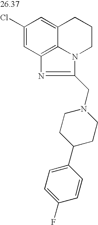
C1(Cl)=CC2=C3C(=C1)CCCN3C(CN1CCC(C3=CC=C(F)C=C3)CC1)=N2
